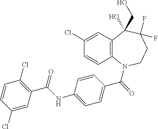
C12=C(N(C(=O)C3=CC=C(NC(C4=C(Cl)C=CC(Cl)=C4)=O)C=C3)CCC(F)(F)C1(CO)O)C=CC(Cl)=C2
